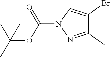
C1(C)=NN(C(OC(C)(C)C)=O)C=C1Br
